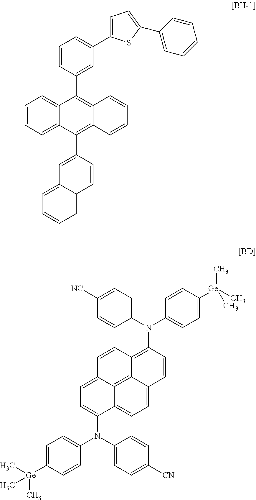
C1=CC=C2C(=C1)C(C1=CC(C3=CC=C(C4=CC=CC=C4)S3)=CC=C1)=C1C(=C2C2=CC3=CC=CC=C3C=C2)C=CC=C1.C1(N(C2=C3C4=C5C(=CC=C(N(C6=CC=C([CN])C=C6)C6=CC=C([Ge](C)(C)C)C=C6)C5=CC=C4C=C2)C=C3)C2=CC=C([Ge](C)(C)C)C=C2)=CC=C([NC])C=C1
